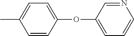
CC1=CC=C(OC2=CC=CN=C2)C=C1
